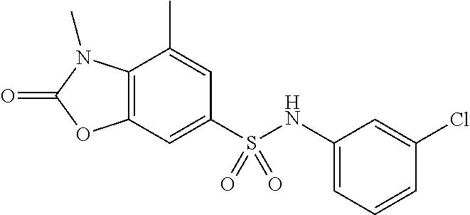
C1=C(C)C2=C(C=C1S(NC1=CC=CC(Cl)=C1)(=O)=O)OC(=O)N2C
